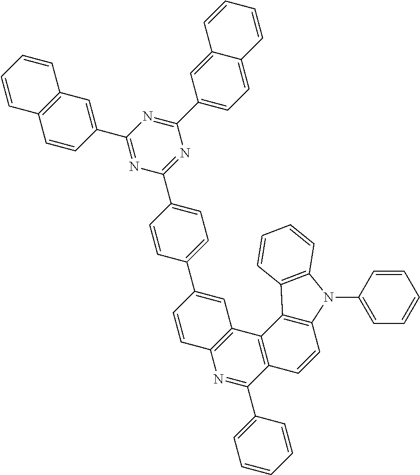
C1(C2=CC=C(C3=NC(C4=CC=C5C(=C4)C=CC=C5)=NC(C4=CC5=C(C=C4)C=CC=C5)=N3)C=C2)=CC2=C(C=C1)N=C(C1=CC=CC=C1)C1=C2C2=C(C=C1)N(C1=CC=CC=C1)C1=C2C=CC=C1
